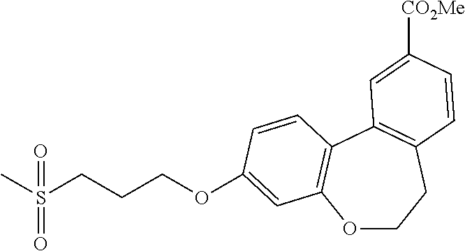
O1CCC2=C(C3=C1C=C(OCCCS(C)(=O)=O)C=C3)C=C([CO2Me])C=C2
